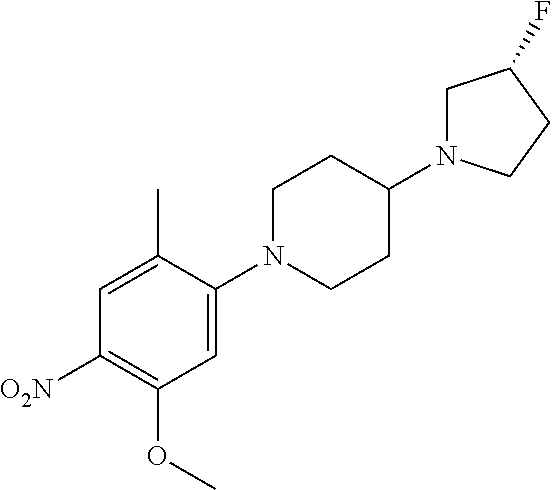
C1=C(C)C(N2CCC(N3CC(F)CC3)CC2)=CC(OC)=C1[O2N]
